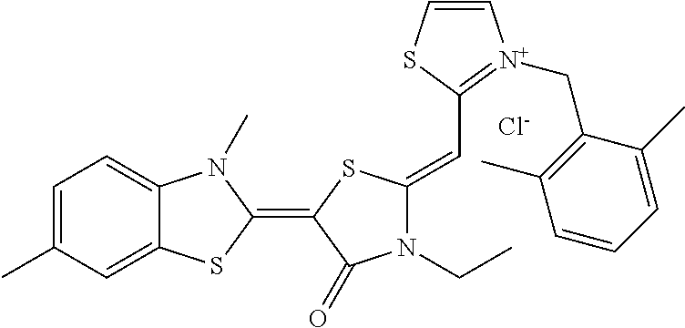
C1=C(C)C=C2C(=C1)N(C)C(=C1C(=O)N(CC)C(=CC3=[N+](CC4=C(C)C=CC=C4C)C=CS3)S1)S2.[Cl-]
